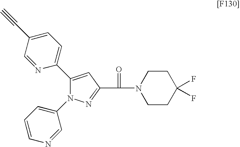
C1=C(C#C)C=NC(C2=CC(C(=O)N3CCC(F)(F)CC3)=NN2C2=CC=CN=C2)=C1
